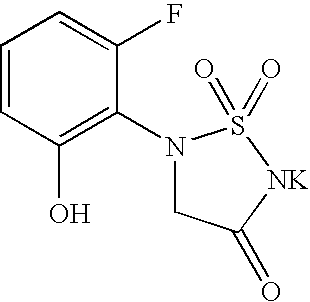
C1=CC(O)=C(N2CC(=O)[NK]S2(=O)=O)C(F)=C1
